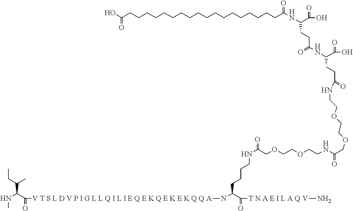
C(C(=O)[V T S L D V P I G L L Q I L I E Q E K Q E K E K Q Q A]NC(C(=O)[T N A E I L A Q V]N)CCCCNC(=O)COCCOCCNC(COCCOCCNC(CCC(C(O)=O)NC(=O)CCC(C(O)=O)NC(CCCCCCCCCCCCCCCCCCC(O)=O)=O)=O)=O)(C(C)CC)NC
